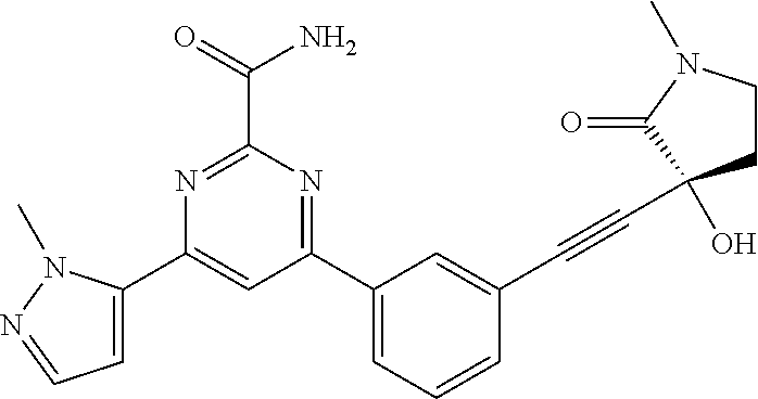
N1=C(C(=O)N)N=C(C2=CC=CC(C#CC3(O)CCN(C)C3=O)=C2)C=C1C1=CC=NN1C
